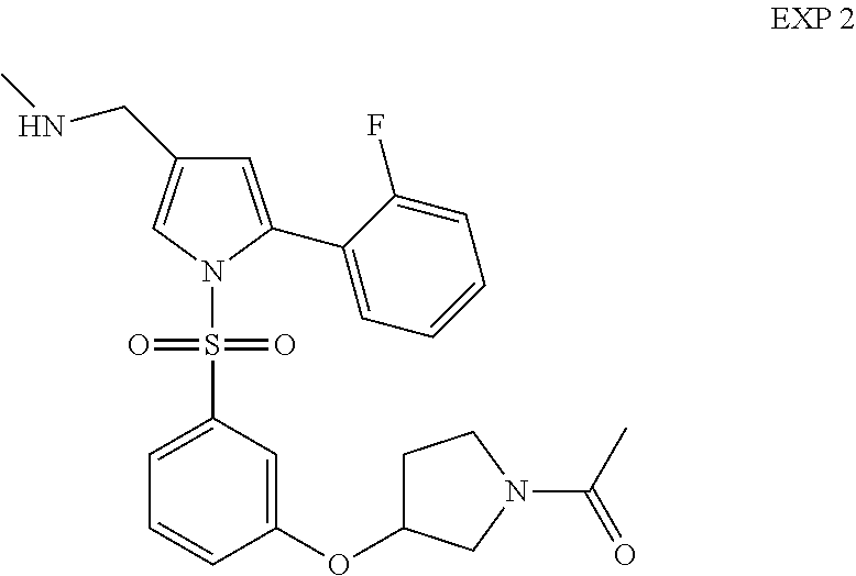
C1=C(C2=CC=CC=C2F)N(S(C2=CC=CC(OC3CCN(C(C)=O)C3)=C2)(=O)=O)C=C1CNC
